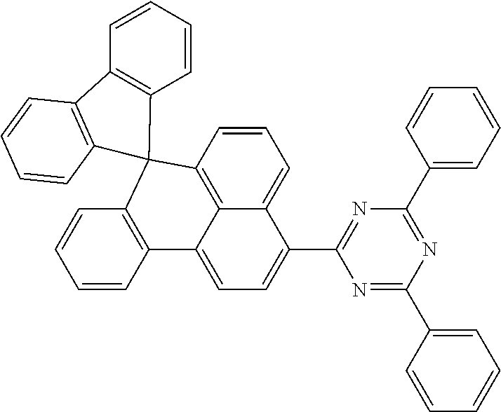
C1=CC2=C3C(=C1)C(C1=NC(C4=CC=CC=C4)=NC(C4=CC=CC=C4)=N1)=CC=C3C1=C(C=CC=C1)C21C2=C(C=CC=C2)C2=C1C=CC=C2
